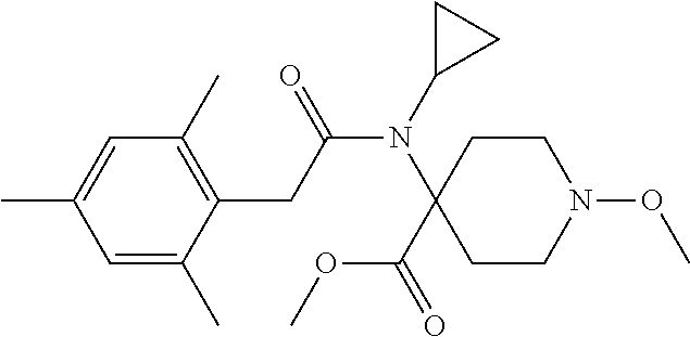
C1=C(C)C(CC(N(C2(C(OC)=O)CCN(OC)CC2)C2CC2)=O)=C(C)C=C1C
